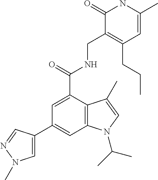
C1(C2=CC3=C(C(C(NCC4=C(CCC)C=C(C)NC4=O)=O)=C2)C(C)=CN3C(C)C)=CN(C)N=C1
